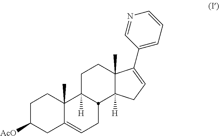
C1C([AcO])CC2=CCC3C([H])(C2(C)C1)CCC1(C)C3([H])CC=C1C1=CC=CN=C1
